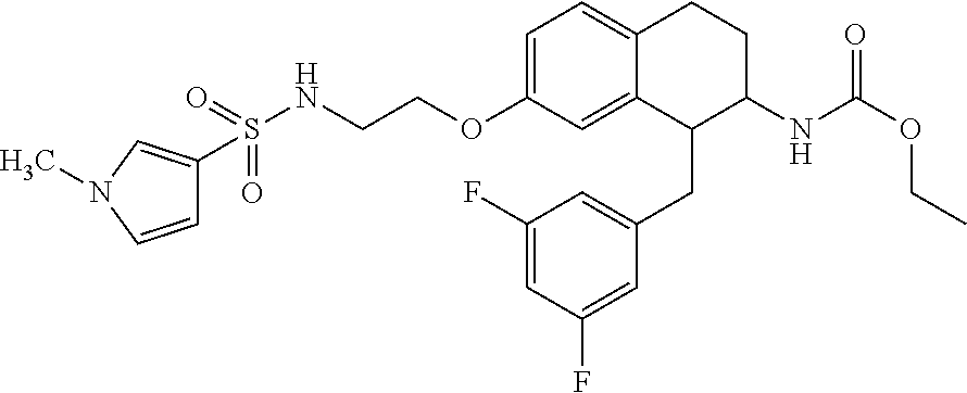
C1(CC2=CC(F)=CC(F)=C2)C(NC(OCC)=O)CCC2=CC=C(OCCNS(=O)(=O)C3=CN(C)C=C3)C=C12
